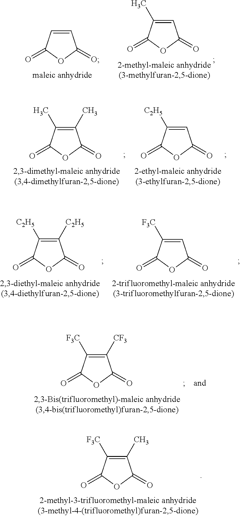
C1=CC(=O)OC1=O.C1=C(C)C(=O)OC1=O.C1(C)=C(C)C(=O)OC1=O.C1=C([C2H5])C(=O)OC1=O.C1([C2H5])=C([C2H5])C(=O)OC1=O.C1=C([F3C])C(=O)OC1=O.C1([CF3])=C([F3C])C(=O)OC1=O.C1(C)=C([F3C])C(=O)OC1=O
